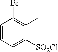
C1=CC=C([SO2Cl])C(C)=C1Br
